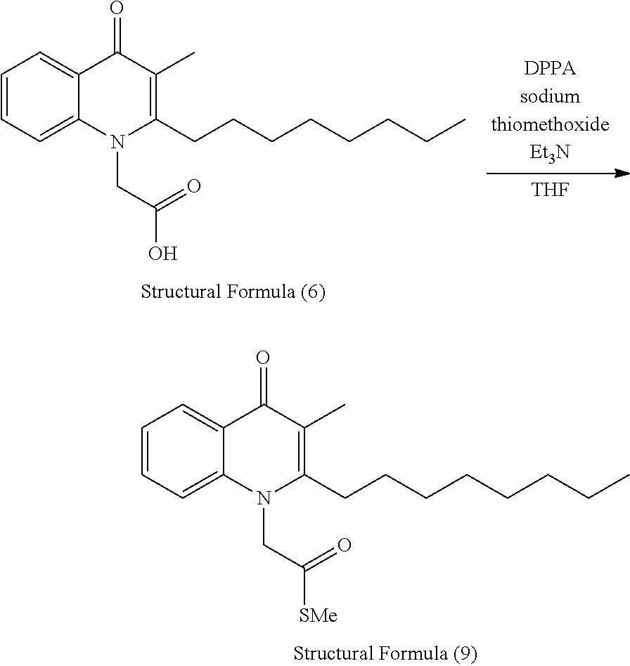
[THF].C1=CC=C2C(=C1)C(=O)C(C)=C(CCCCCCCC)N2CC(=O)O.C1=CC=C2C(=C1)C(=O)C(C)=C(CCCCCCCC)N2CC(=O)[SMe]
